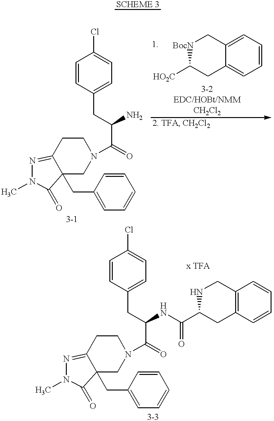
C(C1=CC=CC=C1)C12C(=NN(C)C1=O)CCN(C(C(CC1=CC=C(Cl)C=C1)N)=O)C2.[BocN]1C([HO2C])CC2=CC=CC=C2C1.C(C1=CC=CC=C1)C12C(=NN(C)C1=O)CCN(C(C(CC1=CC=C(Cl)C=C1)NC(=O)C1CC3=C(CN1)C=CC=C3)=O)C2
